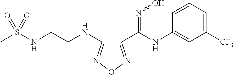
C1(C(NC2=CC([CF3])=CC=C2)=NO)=NON=C1NCCNS(C)(=O)=O
